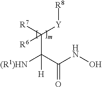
[(R1)HN]C(C(NO)=O)([H])C([R7])([Y][R8])[R6]
